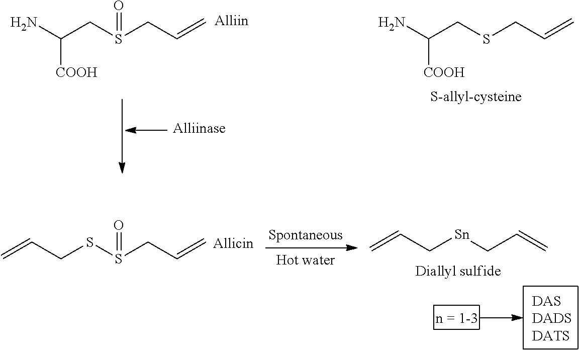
NC(CS(CC=C)=O)[COOH].NC(CSCC=C)[COOH].C(CSS(CC=C)=O)=C.C(C[Sn]CC=C)=C
